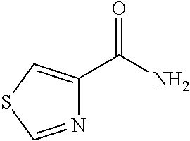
N1=CSC=C1C(N)=O
